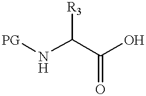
[PG]NC(C(O)=O)[R3]
